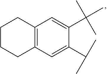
C12=C(C=C(C(C)C)C(C(C)(C)C)=C1)CCCC2
